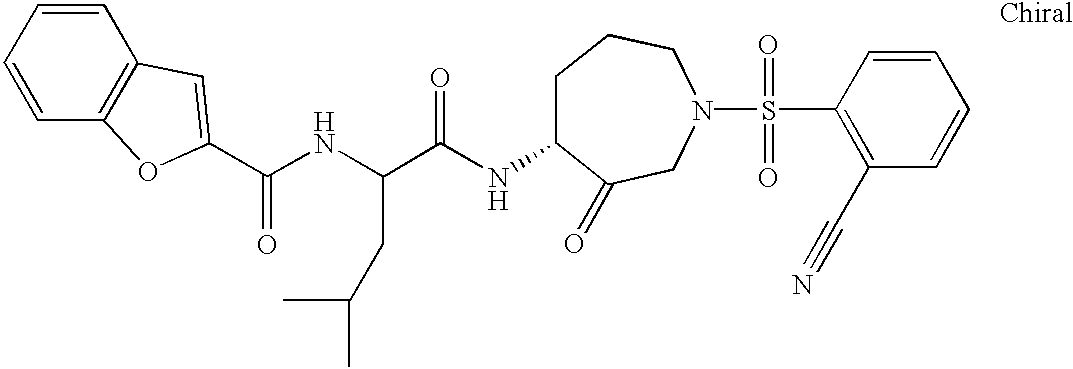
C(NC(C(NC1CCCN(S(C2=C(C#N)C=CC=C2)(=O)=O)CC1=O)=O)CC(C)C)(=O)C1=CC2=C(C=CC=C2)O1
